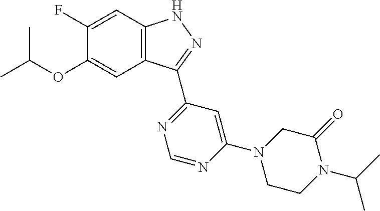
O(C1=CC2=C(C=C1F)NN=C2C1=NC=NC(N2CCN(C(C)C)C(=O)C2)=C1)C(C)C
